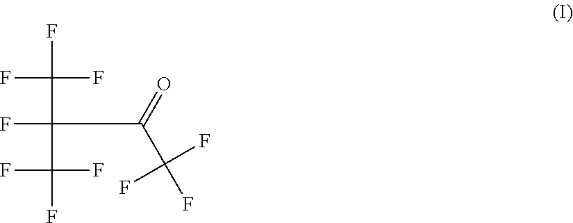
FC(C(C(F)(F)F)=O)(C(F)(F)F)C(F)(F)F
